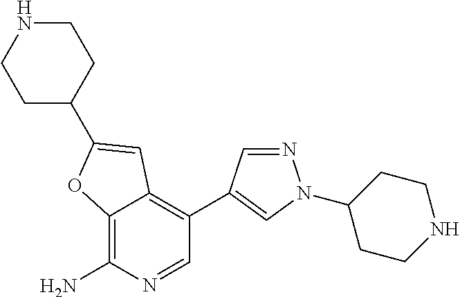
C12=C(N)N=CC(C3=CN(C4CCNCC4)N=C3)=C1C=C(C1CCNCC1)O2
